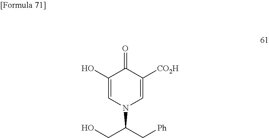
C1(O)=CN(C(C[Ph])CO)C=C([CO2H])C1=O
